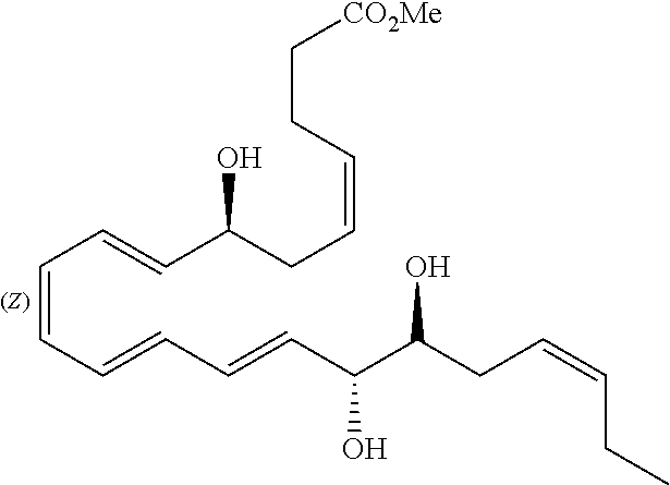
C(=CC=CC=CC(C(O)CC=CCC)O)C=CC(CC=CCC[CO2Me])O
